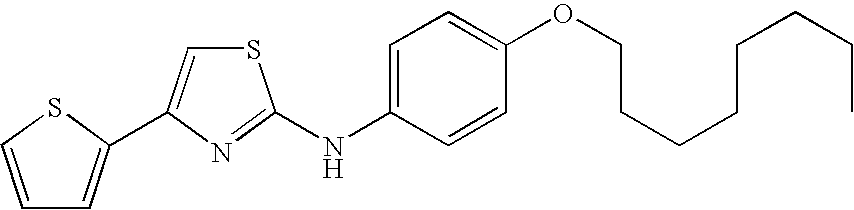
C1=CSC(C2=CSC(NC3=CC=C(OCCCCCCCC)C=C3)=N2)=C1
